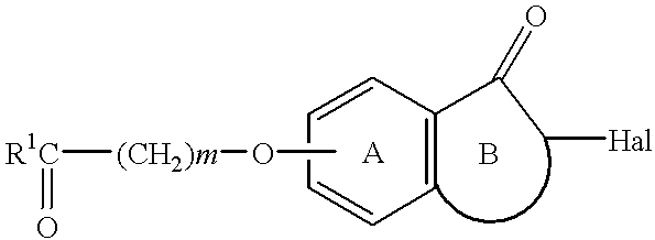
C1=CC=CC=C1C(C[Hal])=O.[R1C]([(CH2)m]OC)=O
